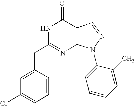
C1=NN(C2=CC=CC=C2C)C2=C1C(=O)NC(CC1=CC(Cl)=CC=C1)=N2
